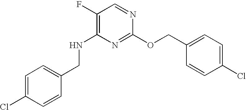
C1=C(Cl)C=CC(CNC2=C(F)C=NC(OCC3=CC=C(Cl)C=C3)=N2)=C1
